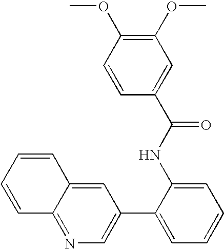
C1(OC)=C(OC)C=CC(C(NC2=CC=CC=C2C2=CN=C3C(=C2)C=CC=C3)=O)=C1
